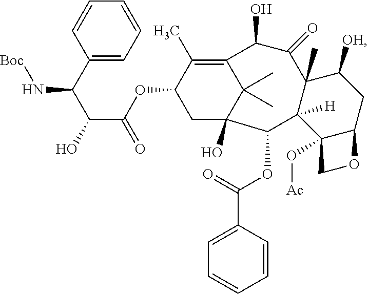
C1(C(C(O)C(OC2CC3(O)C(C)(C)C(=C2C)C(O)C(=O)C2(C)C([H])(C3OC(C3=CC=CC=C3)=O)C3(O[Ac])C(CC2[OH])OC3)=O)N[Boc])=CC=CC=C1
